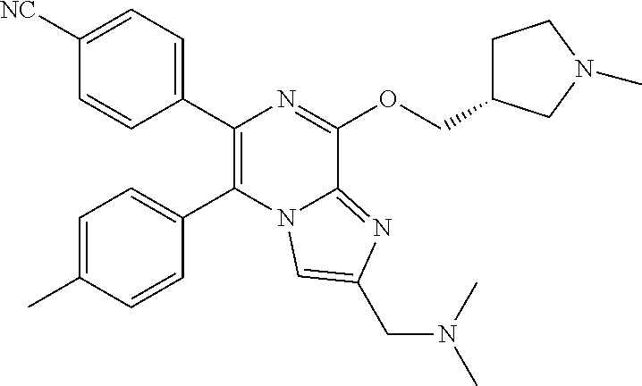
C1([NC])=CC=C(C2=C(C3=CC=C(C)C=C3)N3C(=NC(CN(C)C)=C3)C(OCC3CCN(C)C3)=N2)C=C1
